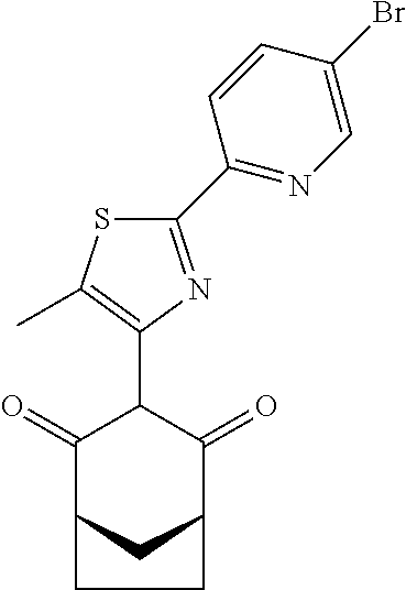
C1(=O)C2CC(C(=O)C1C1=C(C)SC(C3=NC=C(Br)C=C3)=N1)CC2
